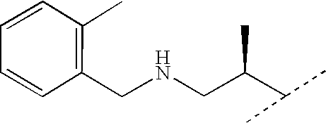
C1(CNCC(C)C(C)C)=C(C)C=CC=C1
